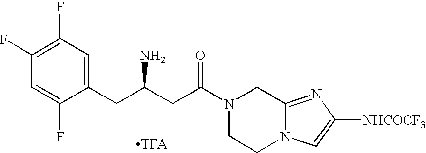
C1(CC(CC(N2CCN3C(=NC([NHCOCF3])=C3)C2)=O)N)=CC(F)=C(F)C=C1F.[TFA]
